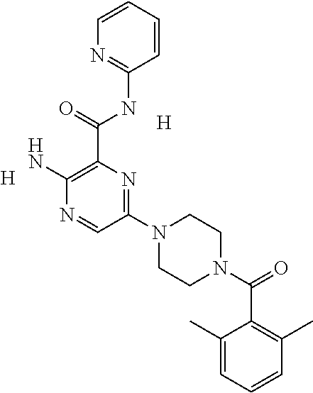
[H].[H].C1(N2CCN(C(=O)C3=C(C)C=CC=C3C)CC2)=NC(C(=O)NC2=NC=CC=C2)=C(N)N=C1
